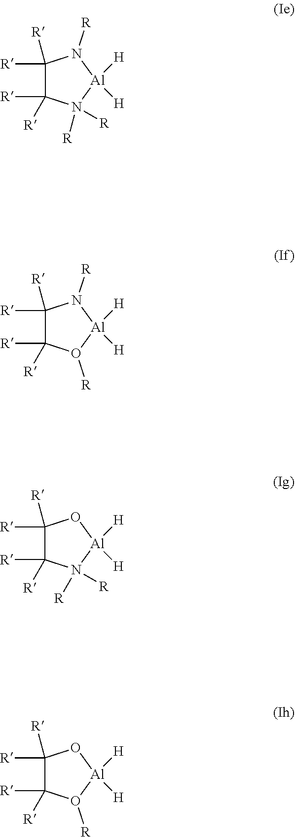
C1([R])([R])C([R])([R])N([R])([R])[Al]([H])([H])N1[R].C1([R])([R])C([R])([R])O([R])[Al]([H])([H])N1[R].C1([R])([R])C([R])([R])N([R])([R])[Al]([H])([H])O1.C1([R])([R])C([R])([R])O([R])[Al]([H])([H])O1
